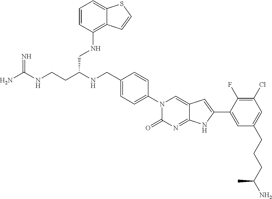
C(CC(NCC1=CC=C(N2C(=O)N=C3C(=C2)C=C(C2=CC(CCCC(N)C)=CC(Cl)=C2F)N3)C=C1)CNC1=C2C(=CC=C1)SC=C2)NC(N)=N
